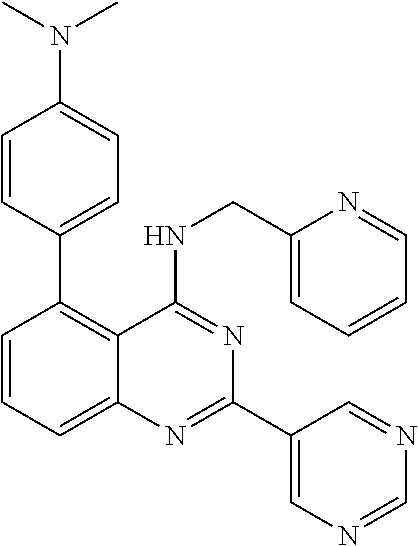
C1(C2=C3C(=CC=C2)N=C(C2=CN=CN=C2)N=C3NCC2=CC=CC=N2)=CC=C(N(C)C)C=C1
